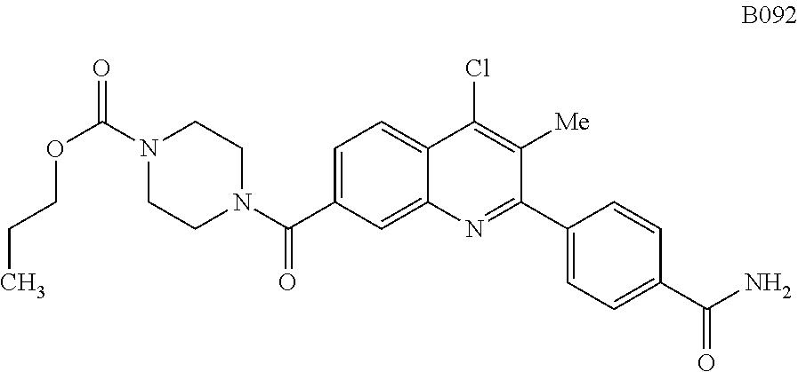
C1=C(C(N2CCN(C(=O)OCCC)CC2)=O)C=C2C(=C1)C(Cl)=C([Me])C(C1=CC=C(C(N)=O)C=C1)=N2
